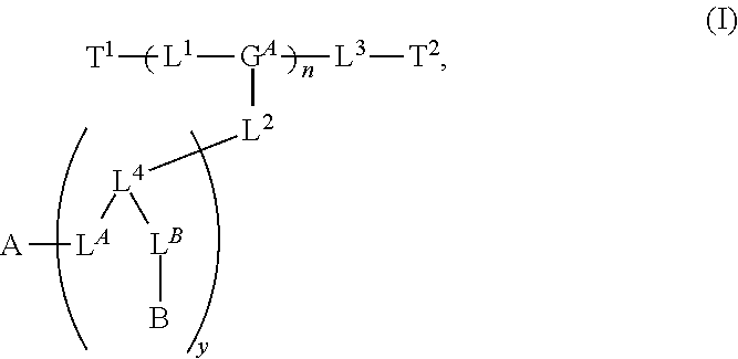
[GA]([L2][L4]([LA][A])[LB]B)([L1][T1])[L3][T2]
